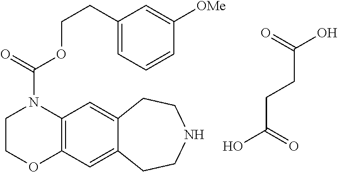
C12=C(C=C3C(=C1)CCNCC3)OCCN2C(OCCC1=CC=CC([OMe])=C1)=O.C(CCC(O)=O)(=O)O
